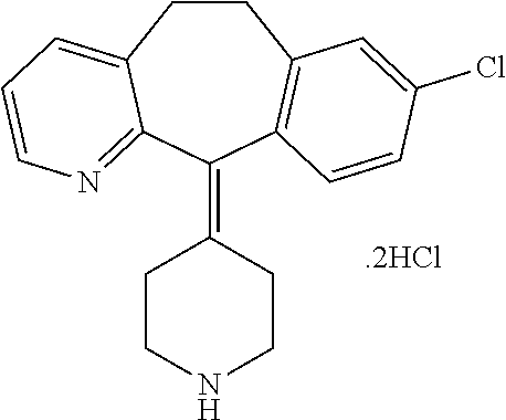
C1(=C2CCNCC2)C2=C(CCC3=CC=CN=C13)C=C(Cl)C=C2
